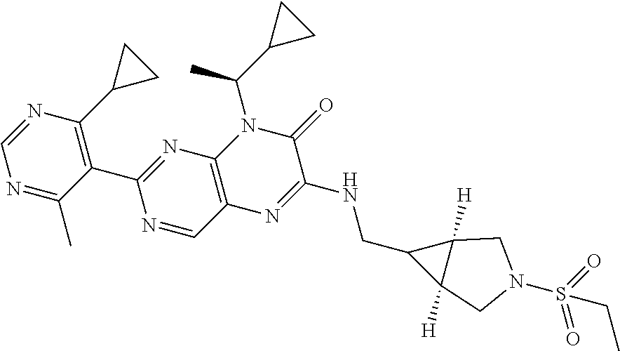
N1=C(C)C(C2=NC3=C(C=N2)N=C(NCC2C4([H])C2([H])CN(S(=O)(=O)CC)C4)C(=O)N3C(C)C2CC2)=C(C2CC2)N=C1
